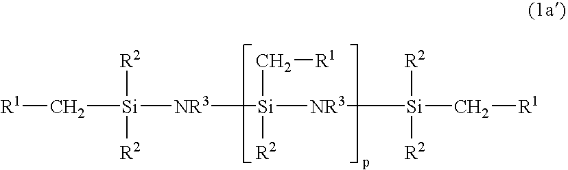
[Si](C[R1])([R2])([NR3][Si]([R2])([R2])C[R1])[NR3][Si]([R2])([R2])C[R1]
